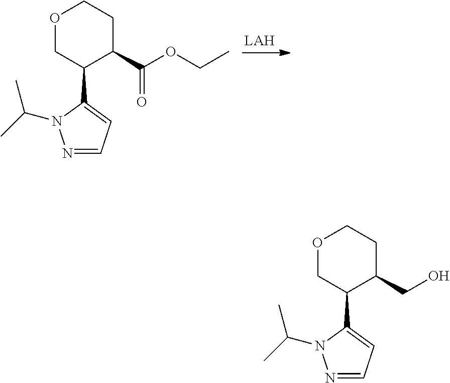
[LAH].O1CC(C2=CC=NN2C(C)C)C(C(OCC)=O)CC1.O1CC(C2=CC=NN2C(C)C)C(CO)CC1
